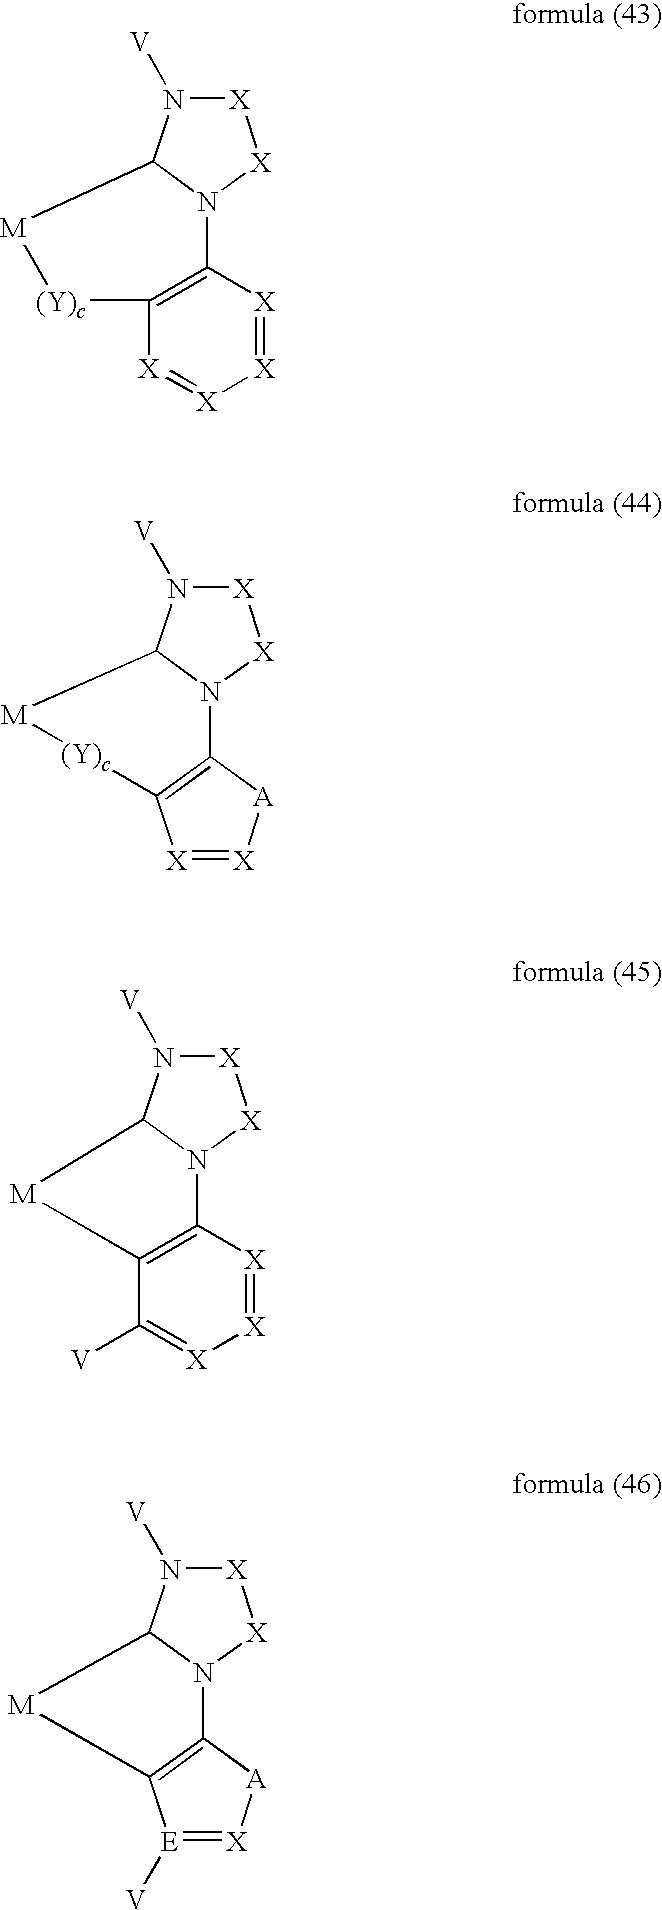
N12C3=C([X]=[X][X]=[X]3)[(Y)c][M]C1N([V])[X][X]2.N12[X][X]N([V])C1[M][(Y)c]C1=C2[A][X]=[X]1.N12C3=C(C([V])=[X][X]=[X]3)[M]C1N([V])[X][X]2.C12=C([E]([V])=[X][A]1)[M]C1N2[X][X]N1[V]
